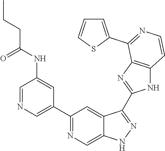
C1=NC=C(C2=NC=C3C(=C2)C(C2=NC4=C(N2)C=CN=C4C2=CC=CS2)=NN3)C=C1NC(CCC)=O
